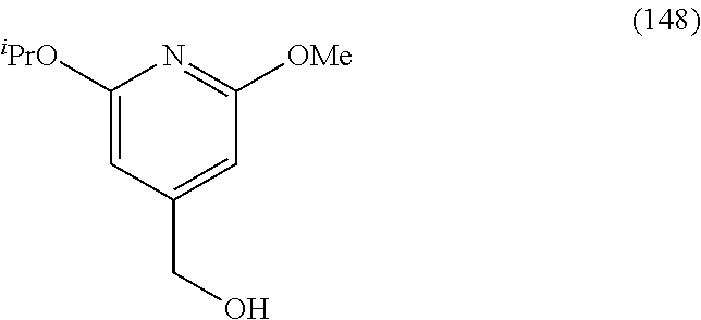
C1([iPrO])=CC(CO)=CC([OMe])=N1
